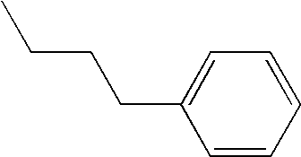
C1=C(CCCC)C=CC=C1
